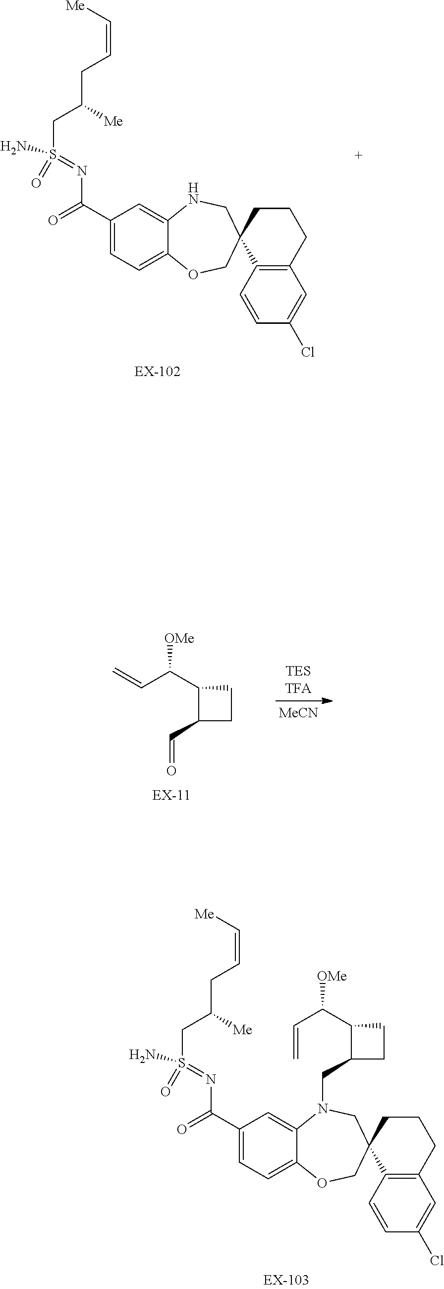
C12=C(CCCC13COC1=CC=C(C(=O)N=S(=O)(CC([Me])CC=C[Me])N)C=C1NC3)C=C(Cl)C=C2.[TESTFA].[MeCN].C1(C(C=C)[OMe])C(C=O)CC1.C12=C(CCCC13COC1=CC=C(C(=O)N=S(=O)(CC([Me])CC=C[Me])N)C=C1N(CC1C(C(C=C)[OMe])CC1)C3)C=C(Cl)C=C2
